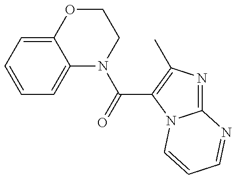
C1=CC=C2C(=C1)N(C(=O)C1=C(C)N=C3N1C=CC=N3)CCO2
